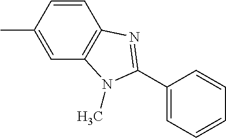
C1(C)=CC2=C(C=C1)N=C(C1=CC=CC=C1)N2C
